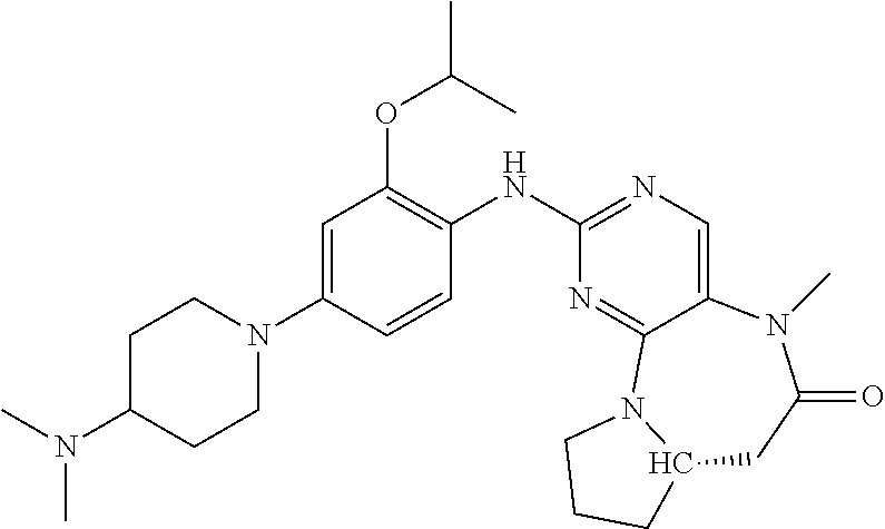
C1C(N(C)C)CCN(C2=CC(OC(C)C)=C(NC3=NC=C4C(=N3)N3C(CC(=O)N4C)CCC3)C=C2)C1
